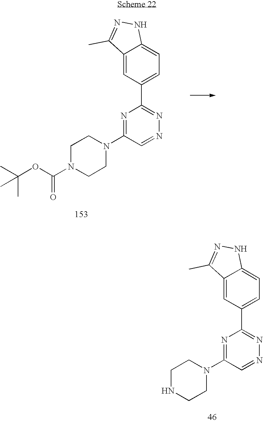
CC(OC(N1CCN(C2=NC(C3=CC=C4C(=C3)C(C)=NN4)=NN=C2)CC1)=O)(C)C.N1CCN(C2=NC(C3=CC=C4C(=C3)C(C)=NN4)=NN=C2)CC1
